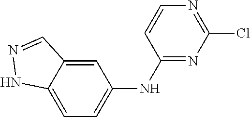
C1(Cl)=NC=CC(NC2=CC=C3C(=C2)C=NN3)=N1
